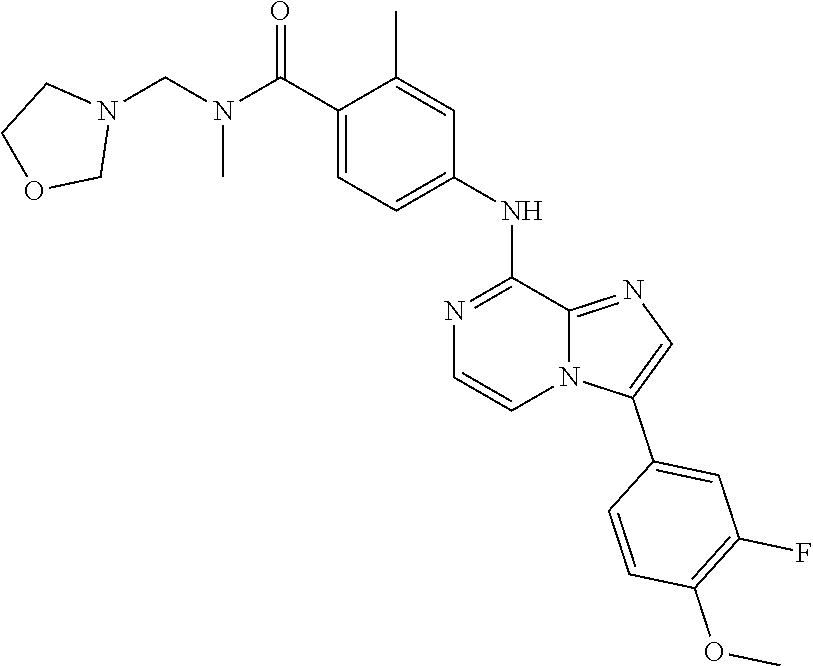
C1=C(C(=O)N(CN2CCOC2)C)C(C)=CC(NC2=NC=CN3C2=NC=C3C2=CC(F)=C(OC)C=C2)=C1
